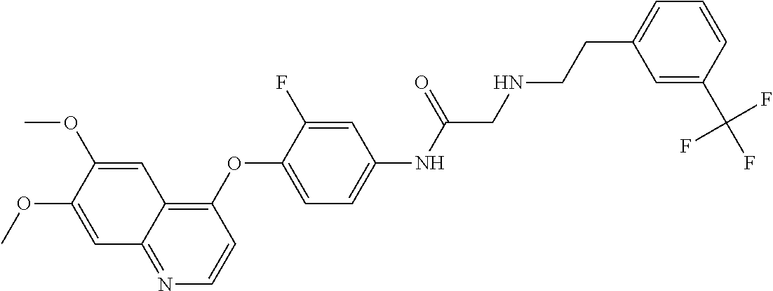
C1=C(OC)C(OC)=CC2=C(OC3=CC=C(NC(=O)CNCCC4=CC=CC(C(F)(F)F)=C4)C=C3F)C=CN=C12
